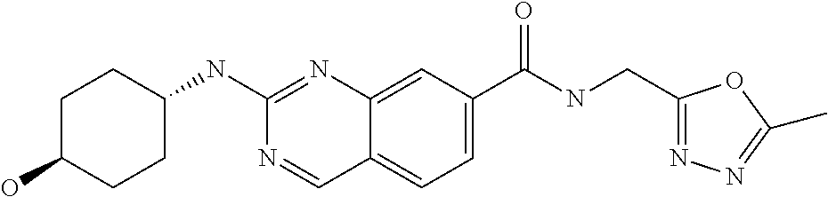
C1(O)CCC(NC2=NC3=CC(C(NCC4=NN=C(C)O4)=O)=CC=C3C=N2)CC1
